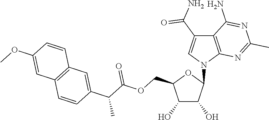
C1(O)C(O)C(N2C3=C(C(C(N)=O)=C2)C(N)=NC(C)=N3)OC1COC(C(C1=CC2=C(C=C1)C=C(OC)C=C2)C)=O
